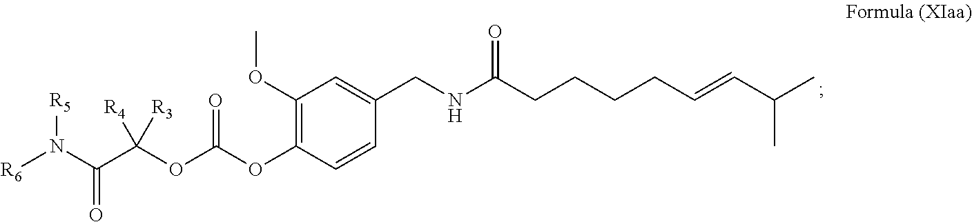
[R6]N(C(C(OC(OC1=C(OC)C=C(CNC(CCCCC=CC(C)C)=O)C=C1)=O)([R4])[R3])=O)[R5]
